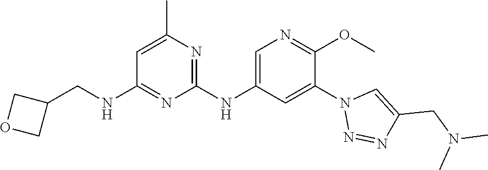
C1(NC2=CN=C(OC)C(N3N=NC(CN(C)C)=C3)=C2)=NC(C)=CC(NCC2COC2)=N1
